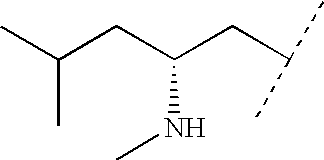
N(C(CC(C)C)CC(C)C)C
